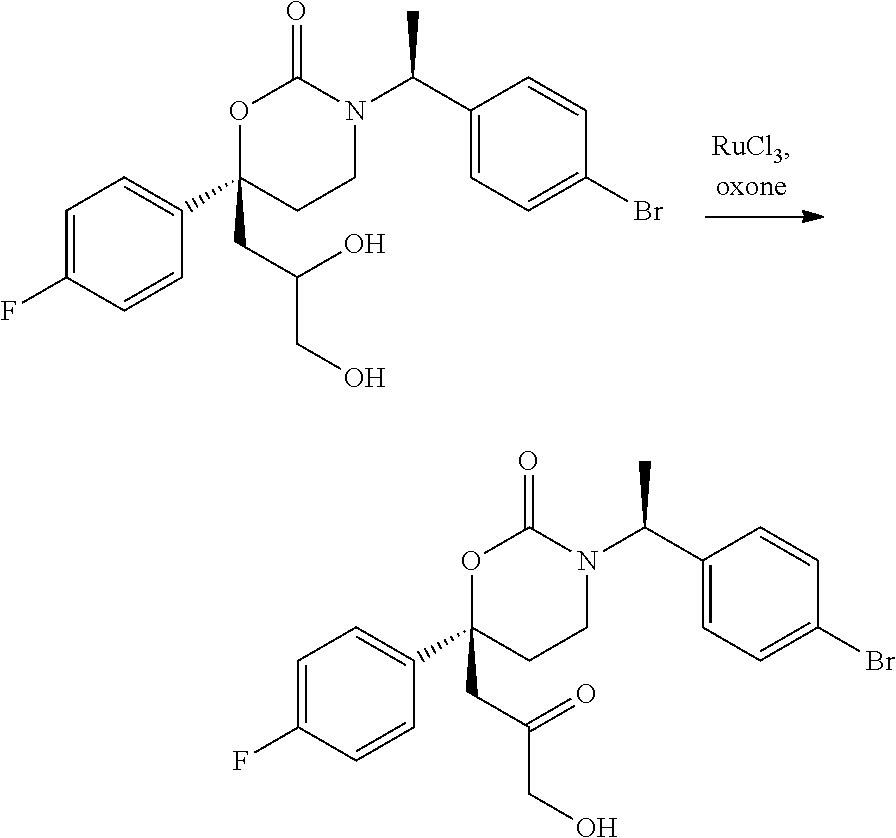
C1=C(F)C=CC(C2(CC(CO)O)CCN(C(C3=CC=C(Br)C=C3)C)C(=O)O2)=C1.C1=C(F)C=CC(C2(CC(CO)=O)CCN(C(C3=CC=C(Br)C=C3)C)C(=O)O2)=C1
